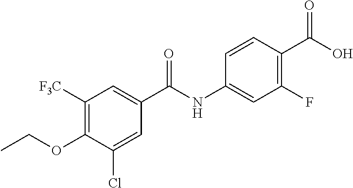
C1([F3C])=C(OCC)C(Cl)=CC(C(NC2=CC(F)=C(C(O)=O)C=C2)=O)=C1
